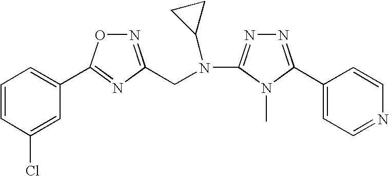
C1=CC(Cl)=CC(C2=NC(CN(C3=NN=C(C4=CC=NC=C4)N3C)C3CC3)=NO2)=C1
